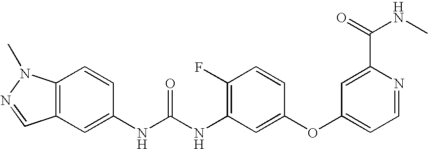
C12=C(N(C)N=C1)C=CC(NC(=O)NC1=C(F)C=CC(OC3=CC=NC(C(NC)=O)=C3)=C1)=C2
